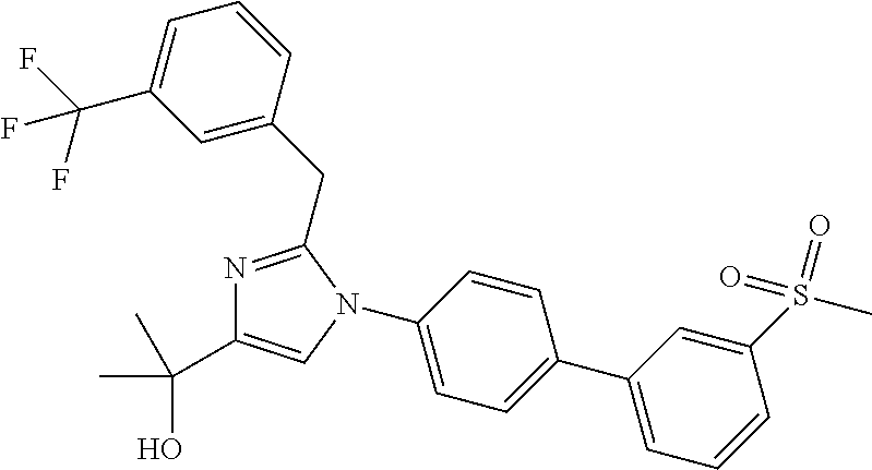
N1(C2=CC=C(C3=CC=CC(S(=O)(C)=O)=C3)C=C2)C(CC2=CC(C(F)(F)F)=CC=C2)=NC(C(O)(C)C)=C1
